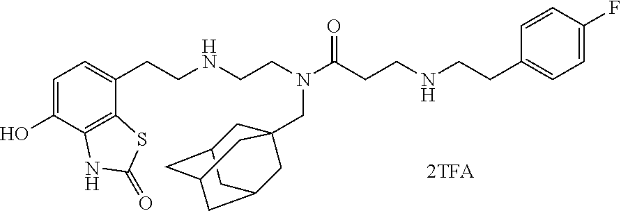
C1=C(O)C2=C(C(CCNCCN(C(CCNCCC3=CC=C(F)C=C3)=O)CC34CC5CC(CC(C3)C5)C4)=C1)SC(=O)N2
